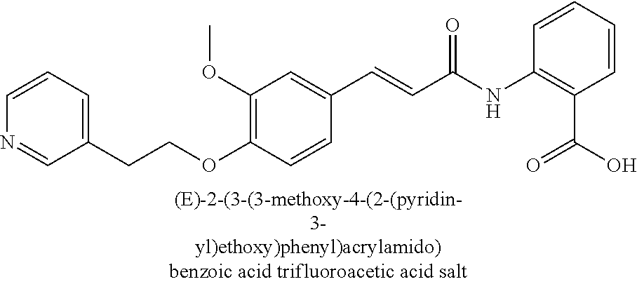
C1(OC)=C(OCCC2=CC=CN=C2)C=CC(C=CC(=O)NC2=C(C(=O)O)C=CC=C2)=C1
